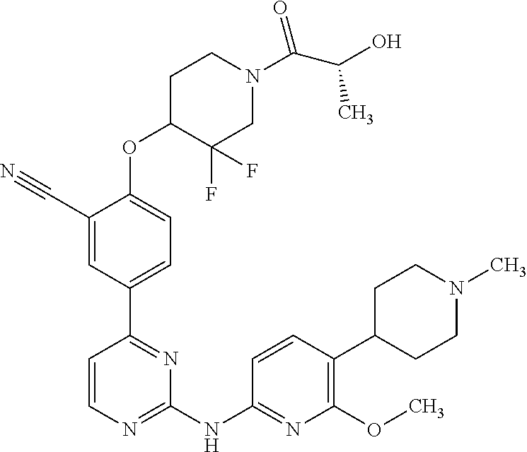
C1(C#N)=CC(C2=NC(NC3=NC(OC)=C(C4CCN(C)CC4)C=C3)=NC=C2)=CC=C1OC1C(F)(F)CN(C(C(O)C)=O)CC1
